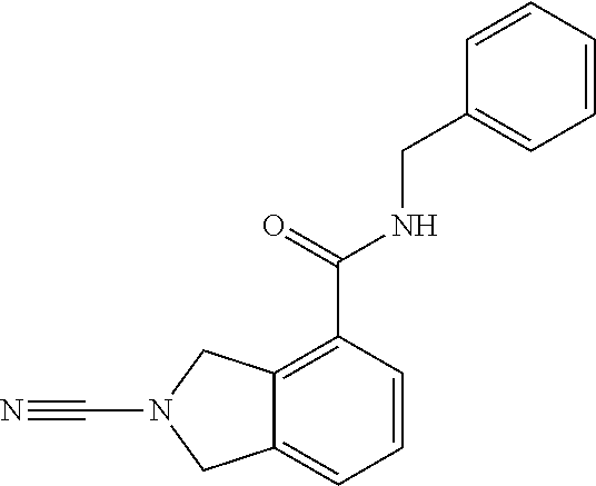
C1(C(NCC2=CC=CC=C2)=O)=C2C(=CC=C1)CN(C#N)C2
